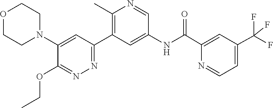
O1CCN(C2=CC(C3=C(C)N=CC(NC(C4=CC(C(F)(F)F)=CC=N4)=O)=C3)=NN=C2OCC)CC1
